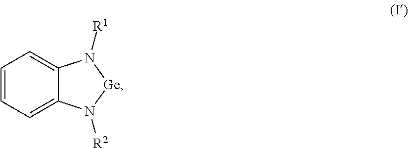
C1=CC=C2C(=C1)N([R1])[Ge]N2[R2]
